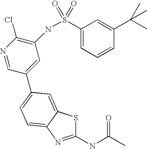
C1(NC(C)=O)=NC2=CC=C(C3=CC(NS(C4=CC=CC(C(C)(C)C)=C4)(=O)=O)=C(Cl)N=C3)C=C2S1
